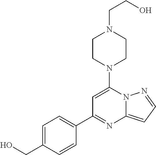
C1(C2=NC3=CC=NN3C(N3CCN(CCO)CC3)=C2)=CC=C(CO)C=C1
